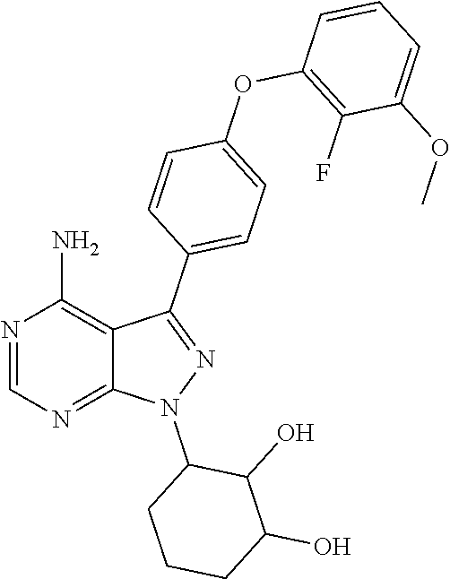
C1(O)CCCC(N2N=C(C3=CC=C(OC4=C(F)C(OC)=CC=C4)C=C3)C3=C(N)N=CN=C23)C1O
